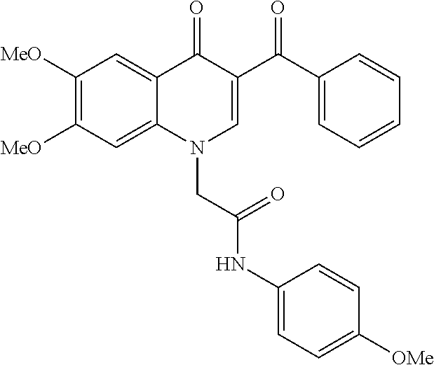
C1([MeO])=C([MeO])C=C2C(=C1)C(=O)C(C(C1=CC=CC=C1)=O)=CN2CC(NC1=CC=C([OMe])C=C1)=O
